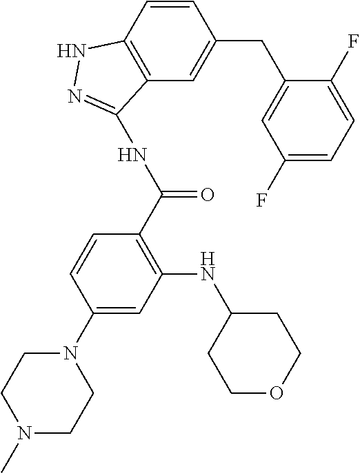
C1(N2CCN(C)CC2)=CC(NC2CCOCC2)=C(C(NC2=NNC3=C2C=C(CC2=CC(F)=CC=C2F)C=C3)=O)C=C1
